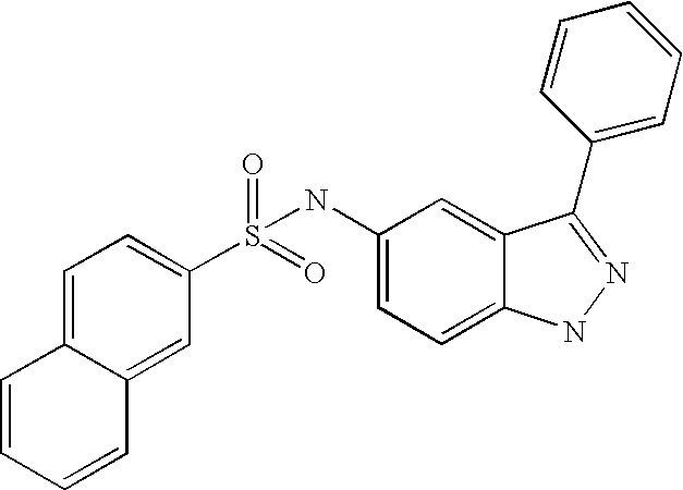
C1=C2C(=CC(S(=O)(=O)NC3=CC=C4C(=C3)C(C3=CC=CC=C3)=NN4)=C1)C=CC=C2
